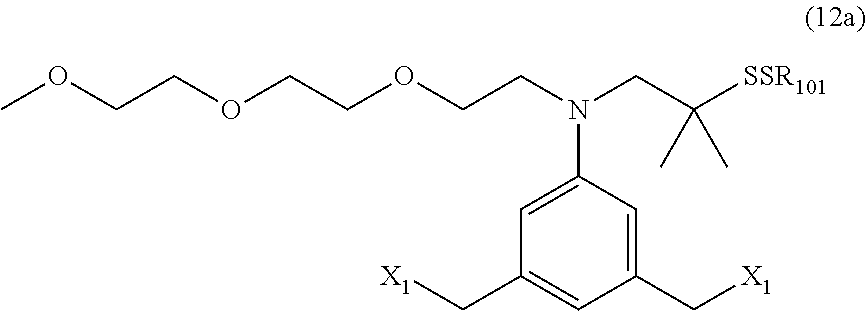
[X1]CC1=CC(N(CC([SSR101])(C)C)CCOCCOCCOC)=CC(C[X1])=C1
